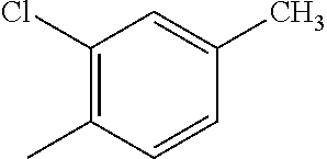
C1(Cl)=C(C)C=CC(C)=C1
